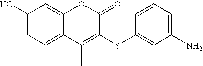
C1(O)=CC=C2C(=C1)OC(=O)C(SC1=CC(N)=CC=C1)=C2C
